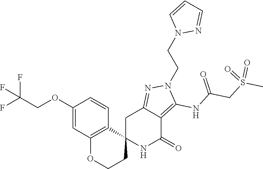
C12(NC(=O)C3=C(NC(CS(C)(=O)=O)=O)N(CCN4N=CC=C4)N=C3C1)CCOC1=C2C=CC(OCC(F)(F)F)=C1
